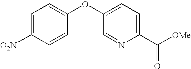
C1(C([OMe])=O)=CC=C(OC2=CC=C([O2N])C=C2)C=N1
